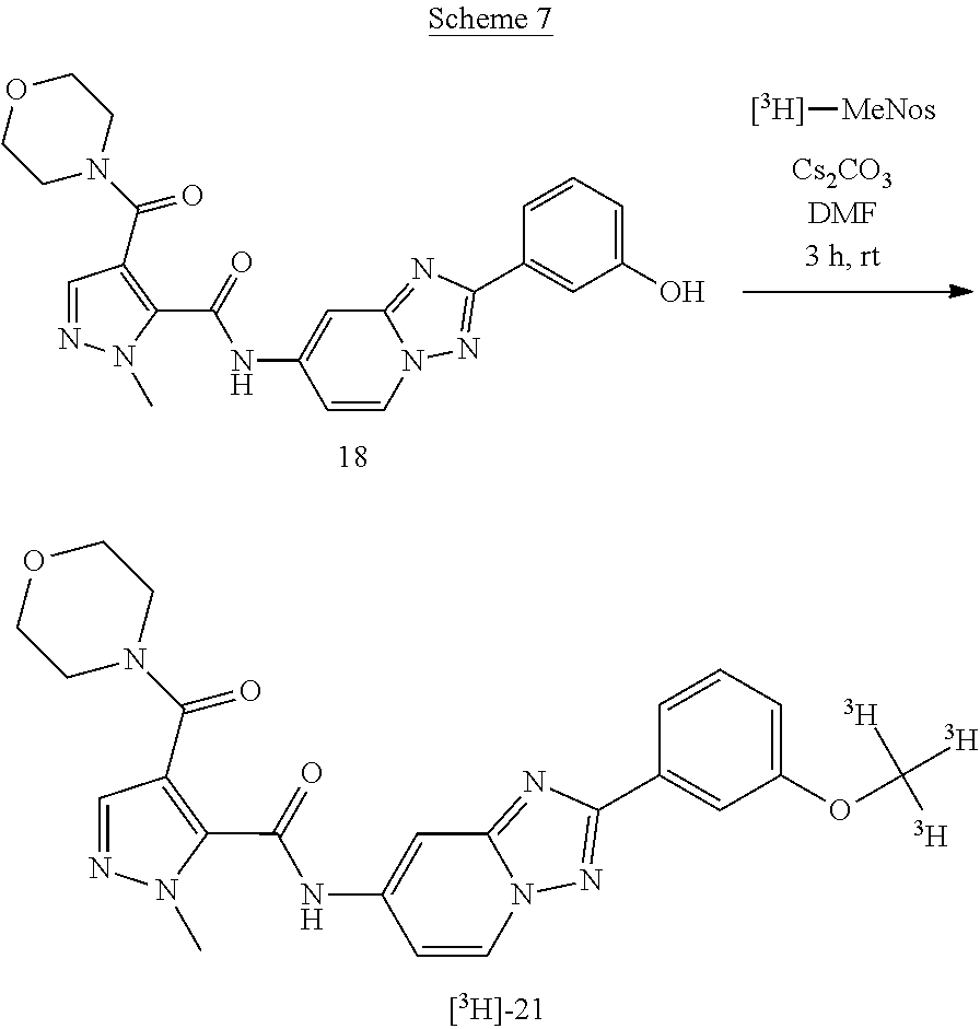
C1=CN2C(=NC(C3=CC(O)=CC=C3)=N2)C=C1NC(=O)C1=C(C(=O)N2CCOCC2)C=NN1C.[H][MeNos].C1=CN2C(=NC(C3=CC(OC([T])([T])[T])=CC=C3)=N2)C=C1NC(=O)C1=C(C(=O)N2CCOCC2)C=NN1C
